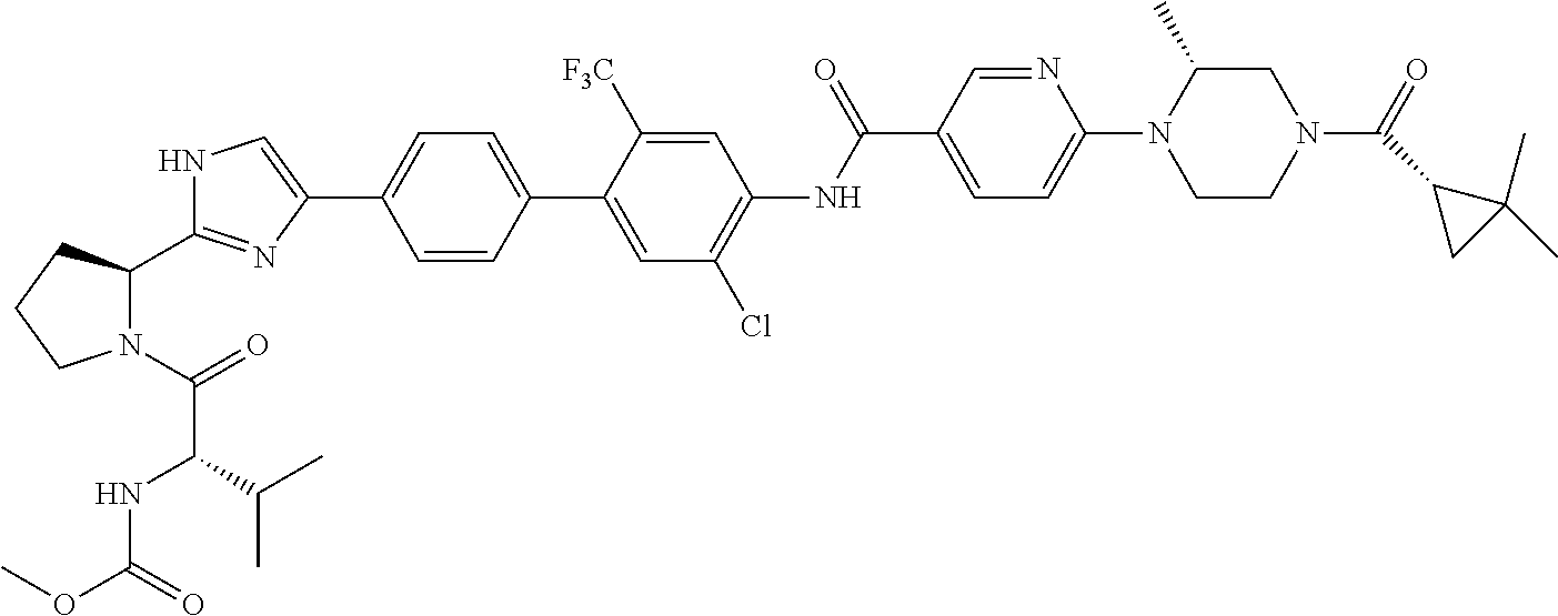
C1=CC(C2=CC(Cl)=C(NC(C3=CC=C(N4CCN(C(=O)C5CC5(C)C)CC4C)N=C3)=O)C=C2[F3C])=CC=C1C1=CNC(C2N(C(=O)C(NC(OC)=O)C(C)C)CCC2)=N1
